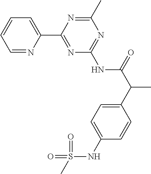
C1=NC(C2=NC(NC(C(C3=CC=C(NS(C)(=O)=O)C=C3)C)=O)=NC(C)=N2)=CC=C1
